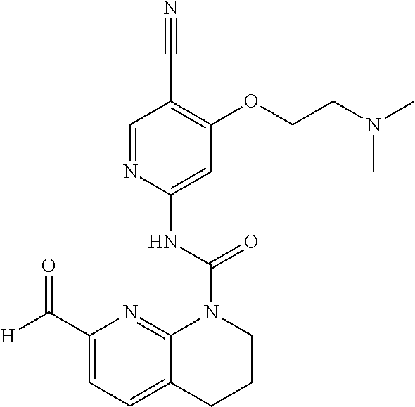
O(C1=C(C#N)C=NC(NC(N2C3=NC(C([H])=O)=CC=C3CCC2)=O)=C1)CCN(C)C
